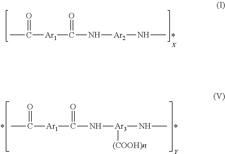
CC(=O)[Ar1]C(=O)N[Ar2]NC.CC(=O)[Ar1]C(=O)N[Ar3](NC)[(COOH)n]
